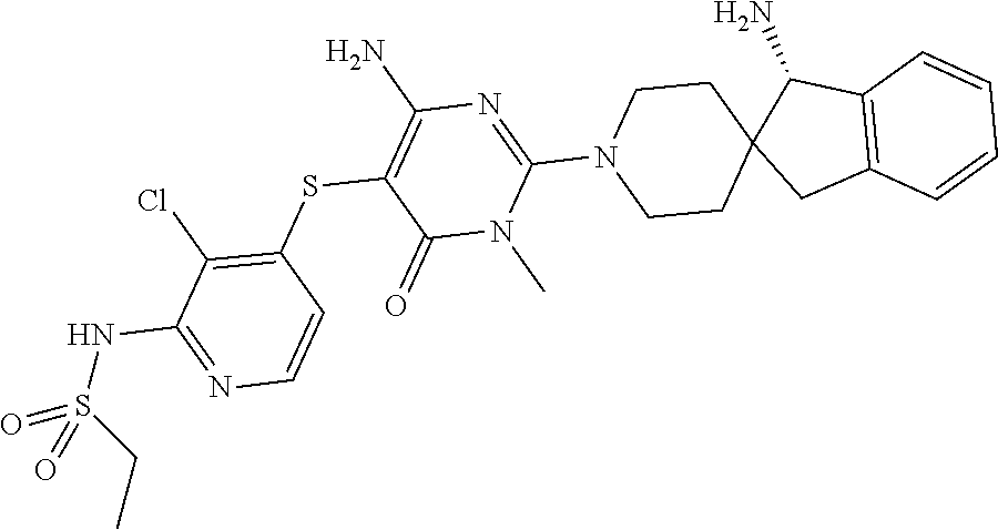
N1(C)C(N2CCC3(C(N)C4=C(C=CC=C4)C3)CC2)=NC(N)=C(SC2=C(Cl)C(NS(=O)(CC)=O)=NC=C2)C1=O
